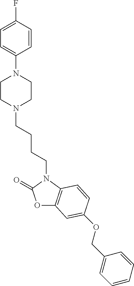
O1C2=C(N(CCCCN3CCN(C4=CC=C(F)C=C4)CC3)C1=O)C=CC(OCC1=CC=CC=C1)=C2
